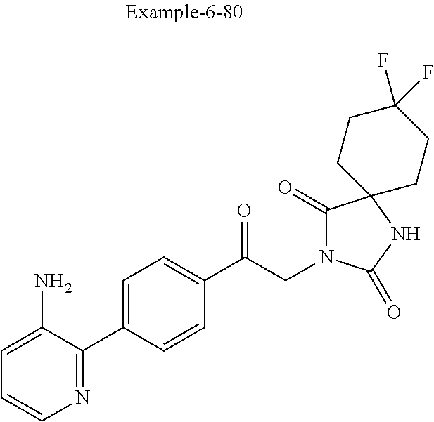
C1=C(N)C(C2=CC=C(C(CN3C(=O)C4(NC3=O)CCC(F)(F)CC4)=O)C=C2)=NC=C1
